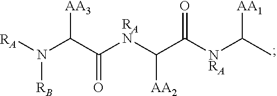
[RAN](C(=O)C([AA3])N([RB])[RA])C([AA2])C(=O)[NRA]C([AA1])C
